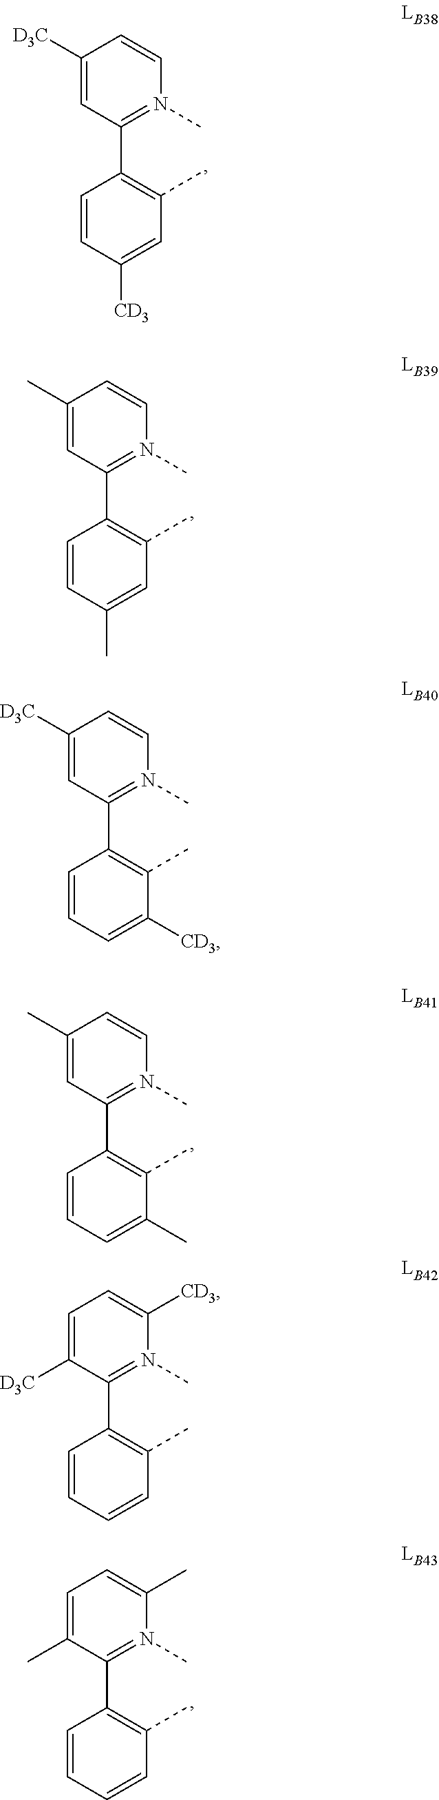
C1=CC([CD3])=CC(C)=C1C1=N(C)C=CC([D3C])=C1.C1=CC(C)=CC(C)=C1C1=N(C)C=CC(C)=C1.C1=CC=C([CD3])C(C)=C1C1=N(C)C=CC([D3C])=C1.C1=CC=CC(C)=C1C1=N(C)C([CD3])=CC=C1[D3C].C1=CC=C(C)C(C)=C1C1=N(C)C=CC(C)=C1.C1=CC=CC(C)=C1C1=N(C)C(C)=CC=C1C
